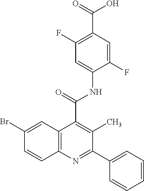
C1(F)=C(C(=O)O)C=C(F)C(NC(C2=C(C)C(C3=CC=CC=C3)=NC3=C2C=C(Br)C=C3)=O)=C1
